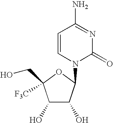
C1(O)C(O)C(N2C(=O)N=C(N)C=C2)OC1([F3C])CO
